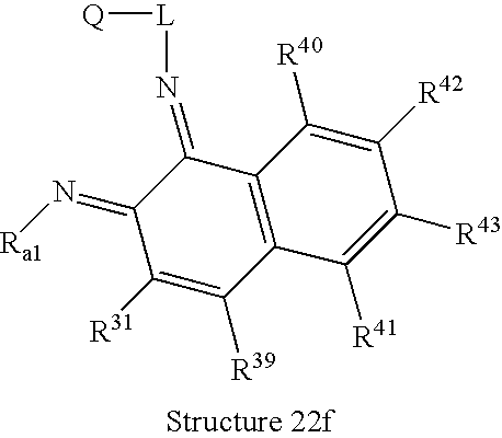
C1(=N[Ra1])C([R31])=C([R39])C2=C(C1=N[L][Q])C([R40])=C([R42])C([R43])=C2[R41]
